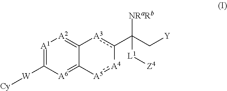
[A1]1=C([W][Cy])[A6]=C2C(=[A2]1)[A3]c(C(C[Y])([L1][Z4])[NRaRb])-[A4]:[A5]2
